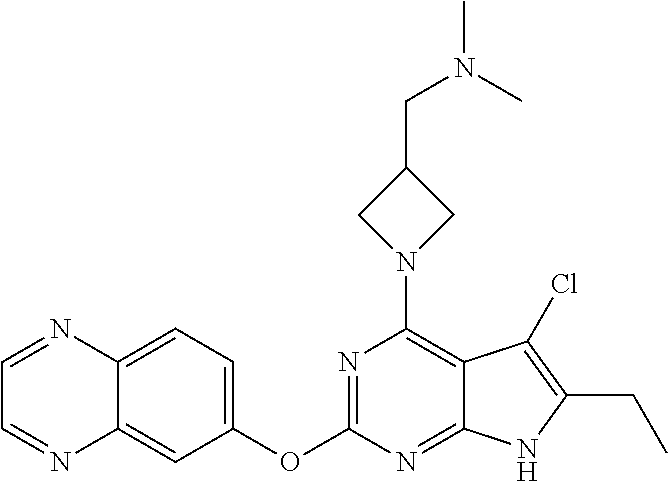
C12=CC(OC3=NC(N4CC(CN(C)C)C4)=C4C(=N3)NC(CC)=C4Cl)=CC=C1N=CC=N2
